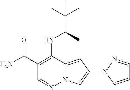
C1(C(=O)N)=C(NC(C)C(C)(C)C)C2=CC(N3N=CC=C3)=CN2N=C1
